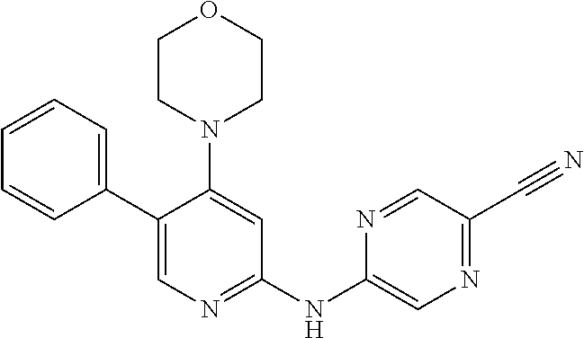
C1(C2=CC=CC=C2)=CN=C(NC2=CN=C(C#N)C=N2)C=C1N1CCOCC1
